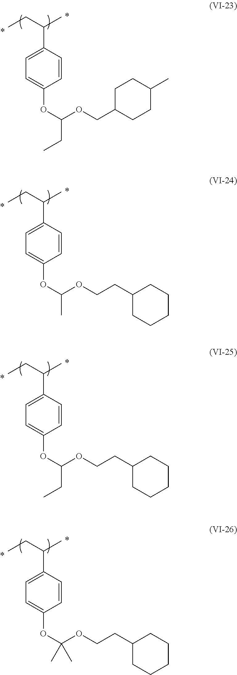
CCC(C)C1=CC=C(OC(OCC2CCC(C)CC2)CC)C=C1.CCC(C)C1=CC=C(OC(OCCC2CCCCC2)C)C=C1.CCC(C)C1=CC=C(OC(OCCC2CCCCC2)CC)C=C1.CCC(C)C1=CC=C(OC(OCCC2CCCCC2)(C)C)C=C1
